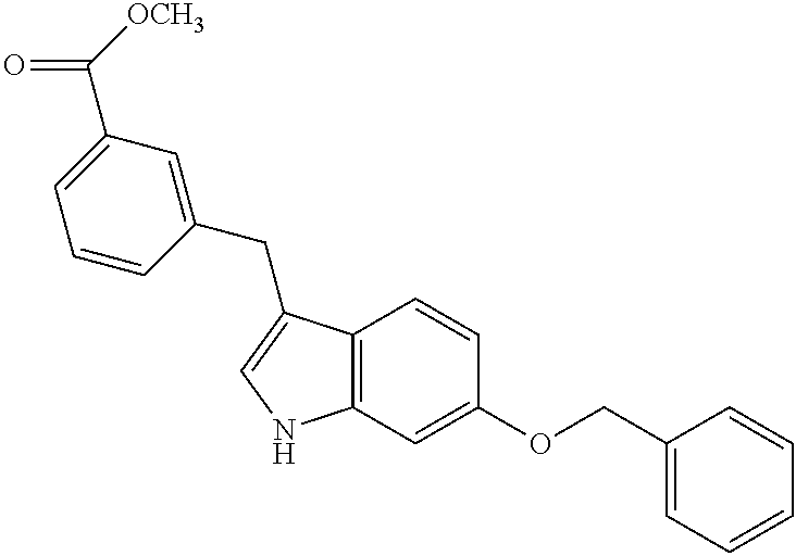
C12=C(C=C(OCC3=CC=CC=C3)C=C1)NC=C2CC1=CC(C([OCH3])=O)=CC=C1
